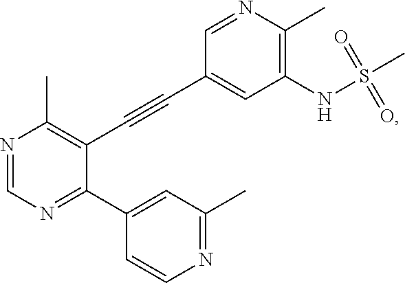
N1=CN=C(C2=CC(C)=NC=C2)C(C#CC2=CC(NS(=O)(=O)C)=C(C)N=C2)=C1C
